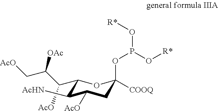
C1(C(C(C[AcO])[OAc])[AcO])OC(OP(O[R*])O[R*])([COOQ])CC([AcO])C1[AcHN]
